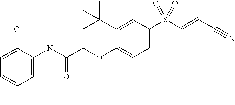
C1(C(C)(C)C)=CC(S(C=CC#N)(=O)=O)=CC=C1OCC(NC1=CC(C)=CC=C1O)=O
